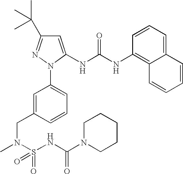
C1(C(C)(C)C)=NN(C2=CC=CC(CN(C)S(NC(N3CCCCC3)=O)(=O)=O)=C2)C(NC(NC2=C3C(=CC=C2)C=CC=C3)=O)=C1
